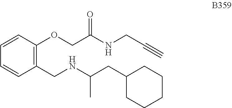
C1=CC(OCC(=O)NCC#C)=C(CNC(CC2CCCCC2)C)C=C1
